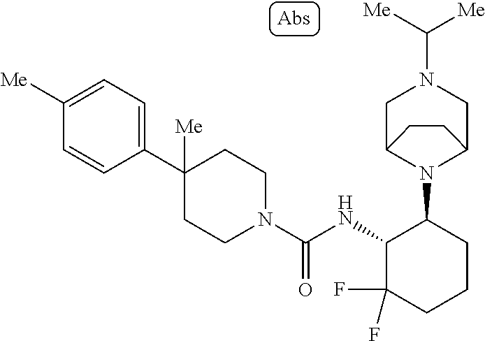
C1(C2=CC=C([Me])C=C2)([Me])CCN(C(NC2C(F)(F)CCCC2N2C3CN(C([Me])[Me])CC2CC3)=O)CC1
